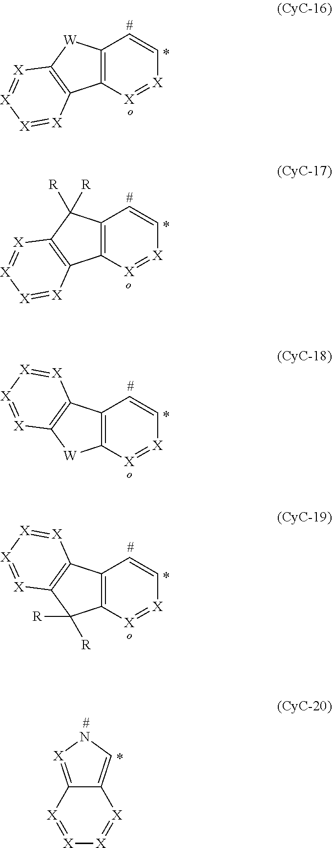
C12=C([X]=[X]C=C1)C1=C([W]2)[X]=[X][X]=[X]1.C12=C([X]=[X]C=C1)C1=C(C2([R])[R])[X]=[X][X]=[X]1.C12=C([X]=[X]C=C1)[W]C1=C2[X]=[X][X]=[X]1.C12=C([X]=[X]C=C1)C([R])([R])C1=C2[X]=[X][X]=[X]1.C12=[X]NC=C1[X]=[X][X]=[X]2
